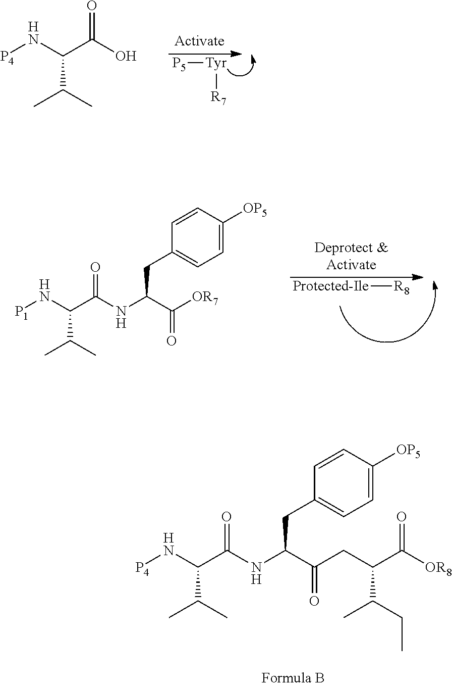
[P4]NC(C(O)=O)C(C)C.[Tyr]([R7])[P5].[P1]NC(C(NC(CC1=CC=C([OP5])C=C1)C(=O)[OR7])=O)C(C)C.[Protected-Ile][R8].[P4]NC(C(NC(CC1=CC=C([OP5])C=C1)C(=O)CC(C([OR8])=O)C(CC)C)=O)C(C)C
